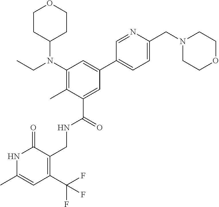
N1C(C)=CC(C(F)(F)F)=C(CNC(C2=CC(C3=CC=C(CN4CCOCC4)N=C3)=CC(N(CC)C3CCOCC3)=C2C)=O)C1=O
